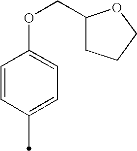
C1=CC(C)=CC=C1OCC1CCCO1
